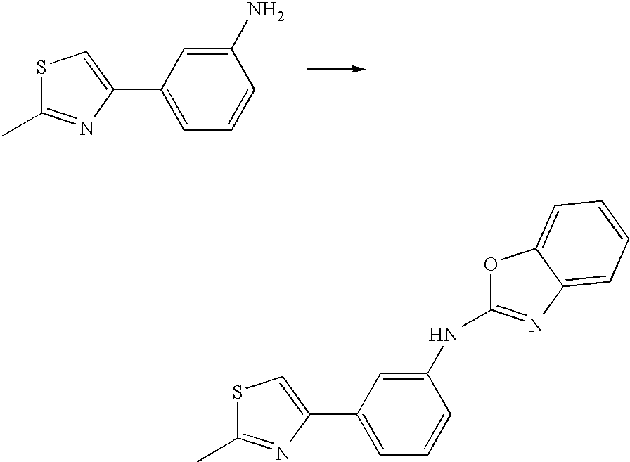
C1(C)=NC(C2=CC=CC(N)=C2)=CS1.C1(C)=NC(C2=CC=CC(NC3=NC4=CC=CC=C4O3)=C2)=CS1
